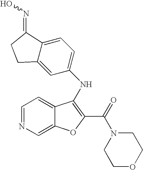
N(C1=C(C(=O)N2CCOCC2)OC2=CN=CC=C21)C1=CC=C2C(=C1)CCC2=NO
